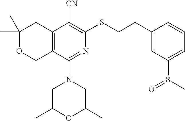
C1(C)(C)OCC2=C(C1)C([CN])=C(SCCC1=CC(S(C)=O)=CC=C1)N=C2N1CC(C)OC(C)C1
